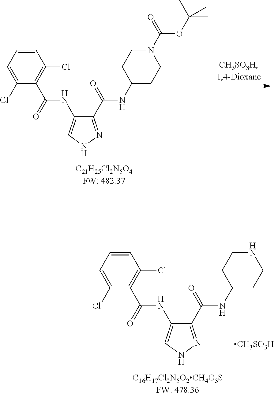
C1(C(=O)NC2CCN(C(=O)OC(C)(C)C)CC2)=NNC=C1NC(C1=C(Cl)C=CC=C1Cl)=O.C1(C(=O)NC2CCNCC2)=NNC=C1NC(C1=C(Cl)C=CC=C1Cl)=O.[CH3SO3H]
